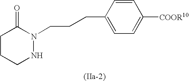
C1CCNN(CCCC2=CC=C([COOR10])C=C2)C1=O
